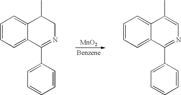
[MnO2].C1=CC=C2C(=C1)C(C)CN=C2C1=CC=CC=C1.C1=CC=C2C(=C1)C(C)=CN=C2C1=CC=CC=C1
